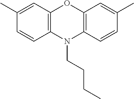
C1(C)=CC2=C(C=C1)N(CCCC)C1=C(O2)C=C(C)C=C1
